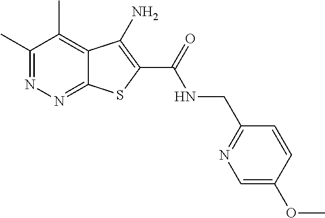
C1(C)=NN=C2C(=C1C)C(N)=C(C(=O)NCC1=NC=C(OC)C=C1)S2
